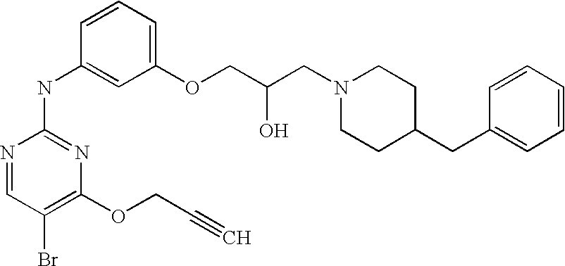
N1=CC(Br)=C(OCC#C)N=C1NC1=CC(OCC(CN2CCC(CC3=CC=CC=C3)CC2)O)=CC=C1
